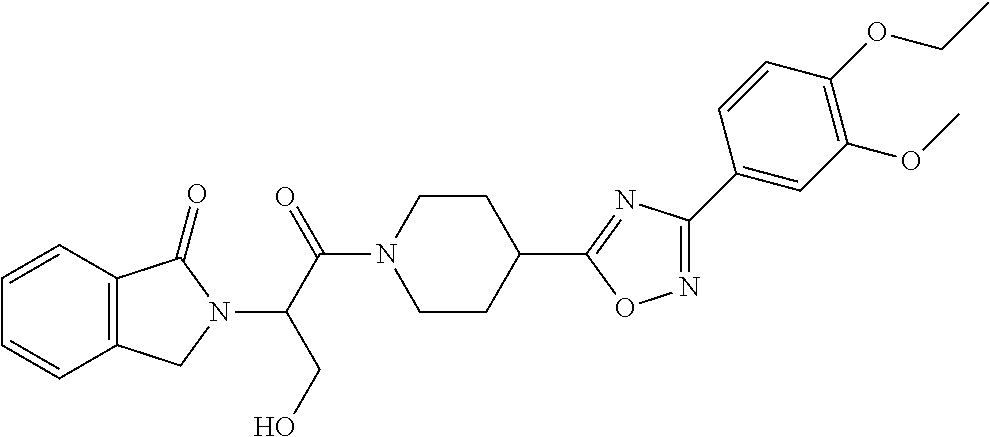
C1=CC2=C(C=C1)CN(C(C(=O)N1CCC(C3=NC(C4=CC(OC)=C(OCC)C=C4)=NO3)CC1)CO)C2=O
